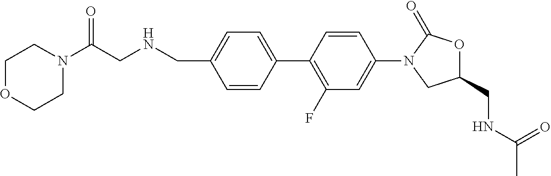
C1(CNC(=O)C)OC(=O)N(C2=CC(F)=C(C3=CC=C(CNCC(N4CCOCC4)=O)C=C3)C=C2)C1
